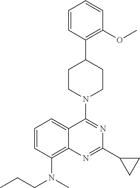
C1=CC(C2CCN(C3=NC(C4CC4)=NC4=C(N(C)CCC)C=CC=C34)CC2)=C(OC)C=C1
